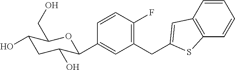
C1=CC(F)=C(CC2=CC3=C(C=CC=C3)S2)C=C1C1C(O)CC(O)C(CO)O1
